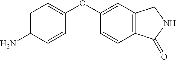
C1(OC2=CC=C(N)C=C2)=CC2=C(C=C1)C(=O)NC2
